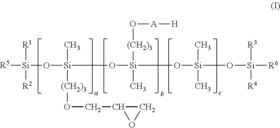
[R5][Si](O[Si](O[Si](O[Si](O[Si]([R6])([R3])[R4])(C)C)([(CH2)3]O[A][H])C)(C)[(CH2)3]OCC1OC1)([R1])[R2]
